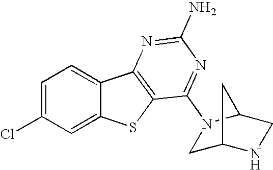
C1=C(Cl)C=C2C(=C1)C1=C(S2)C(N2CC3NCC2C3)=NC(N)=N1
